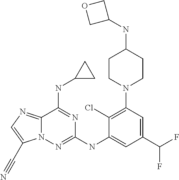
C12=NC=C(C#N)N1N=C(NC1=CC(C(F)F)=CC(N3CCC(NC4COC4)CC3)=C1Cl)N=C2NC1CC1
